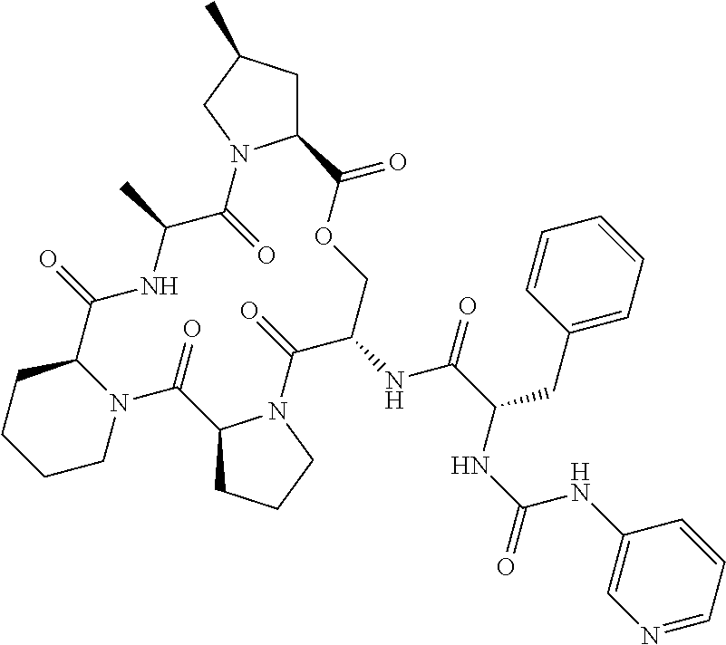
C12CC(C)CN1C(=O)C(C)NC(=O)C1CCCCN1C(=O)C1CCCN1C(=O)C(NC(=O)C(CC1=CC=CC=C1)NC(=O)NC1=CN=CC=C1)COC2=O
